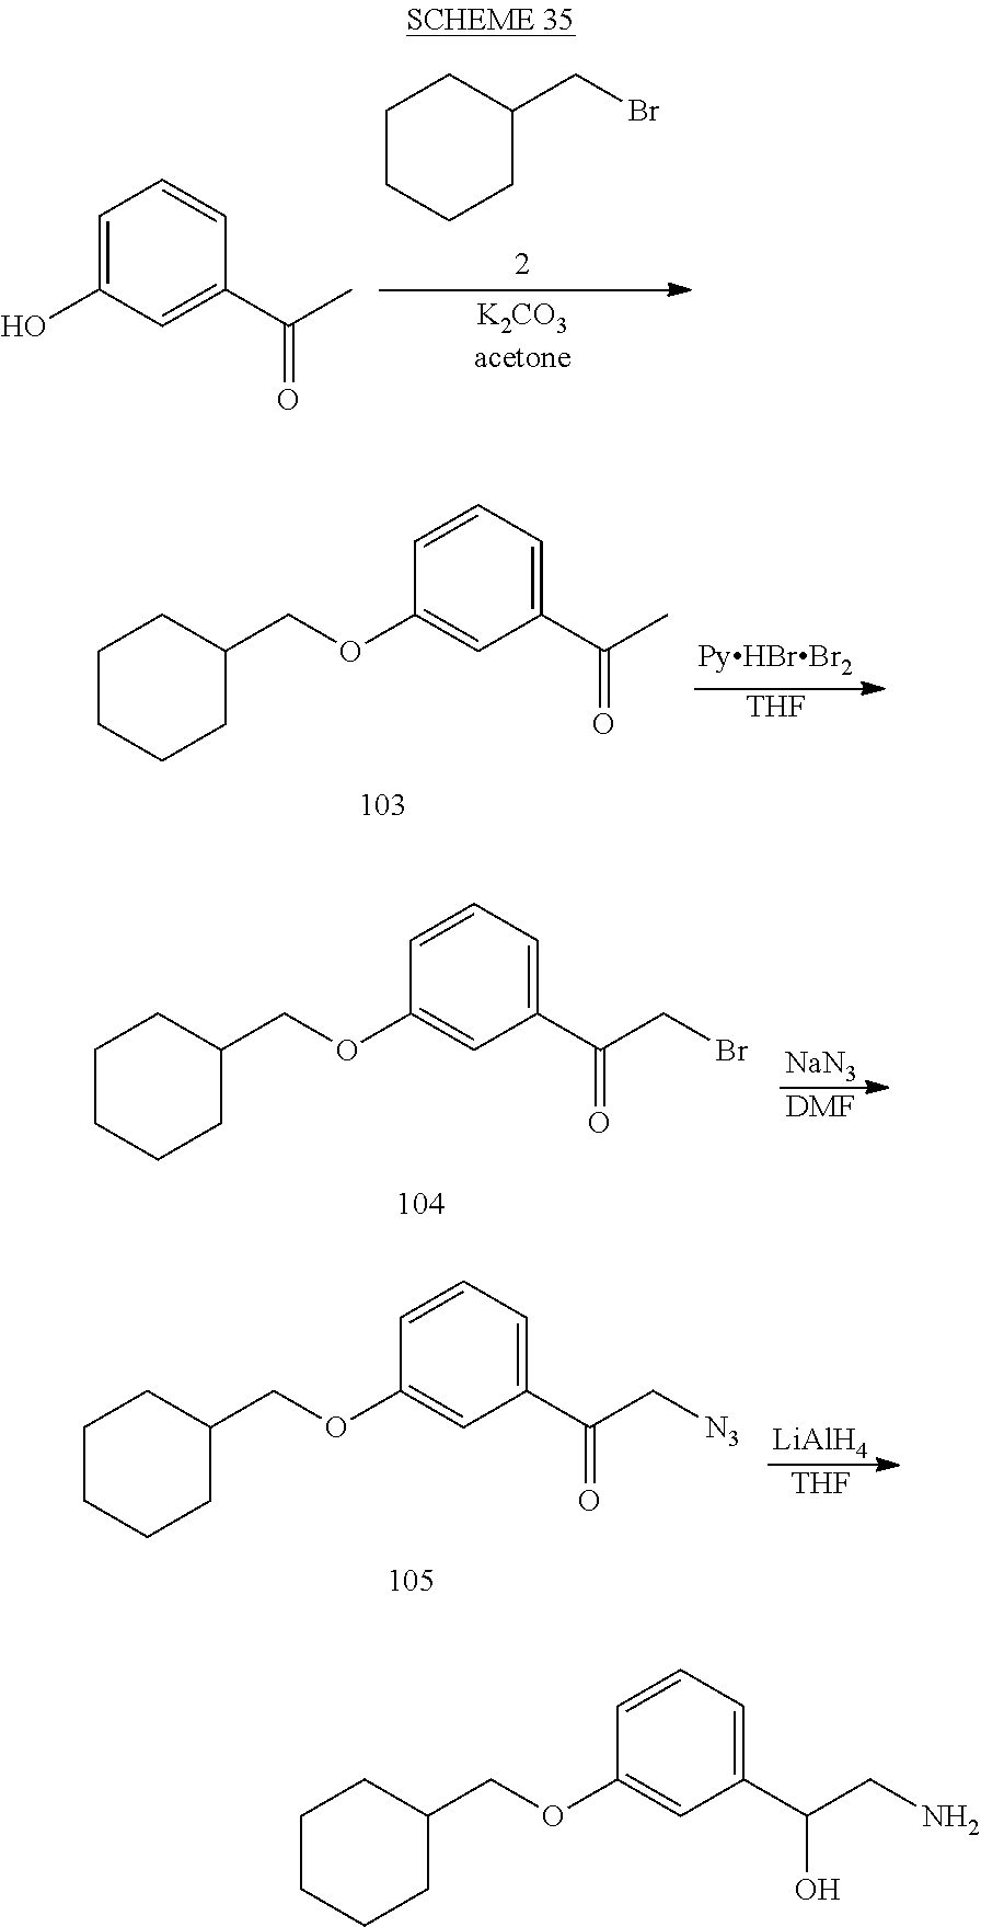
C1=CC=C(C(CN)O)C=C1OCC1CCCCC1.C1CCCC(CBr)C1.C1=C(O)C=C(C(C)=O)C=C1.C1=CC=C(C(C)=O)C=C1OCC1CCCCC1.[THF].C1=CC=C(C(CBr)=O)C=C1OCC1CCCCC1.[DMF].[NaN3].C1=CC=C(C(C[N3])=O)C=C1OCC1CCCCC1.[THF].[LiAlH4]
